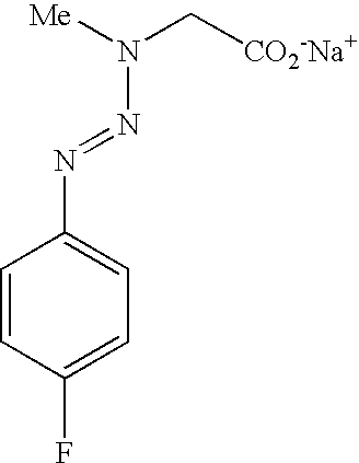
[Me]N(C[CO2-Na+])N=NC1=CC=C(F)C=C1
